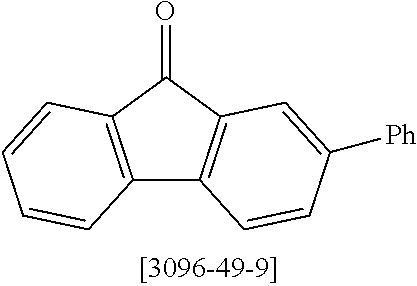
C12=C(C(=O)C3=C1C=CC([Ph])=C3)C=CC=C2
